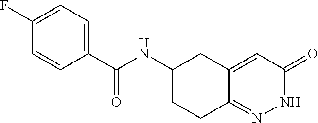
C1(F)=CC=C(C(NC2CCC3=NNC(=O)C=C3C2)=O)C=C1
